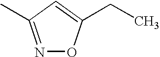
N1=C(C)C=C(CC)O1
